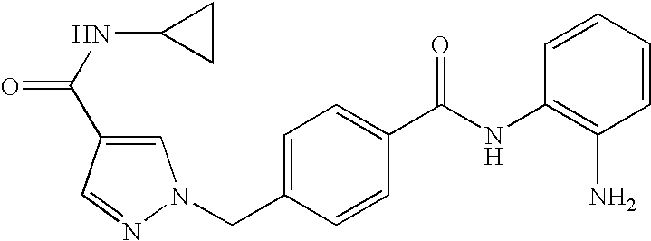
C1=CC=CC(NC(C2=CC=C(CN3C=C(C(NC4CC4)=O)C=N3)C=C2)=O)=C1N
